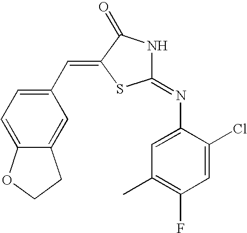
C1=C(Cl)C(N=C2NC(=O)C(=CC3=CC=C4C(=C3)CCO4)S2)=CC(C)=C1F
